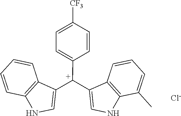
[Cl-].C12=C(NC=C1[C+](C1=CC=C([CF3])C=C1)C1=CNC3=C1C=CC=C3)C(C)=CC=C2
